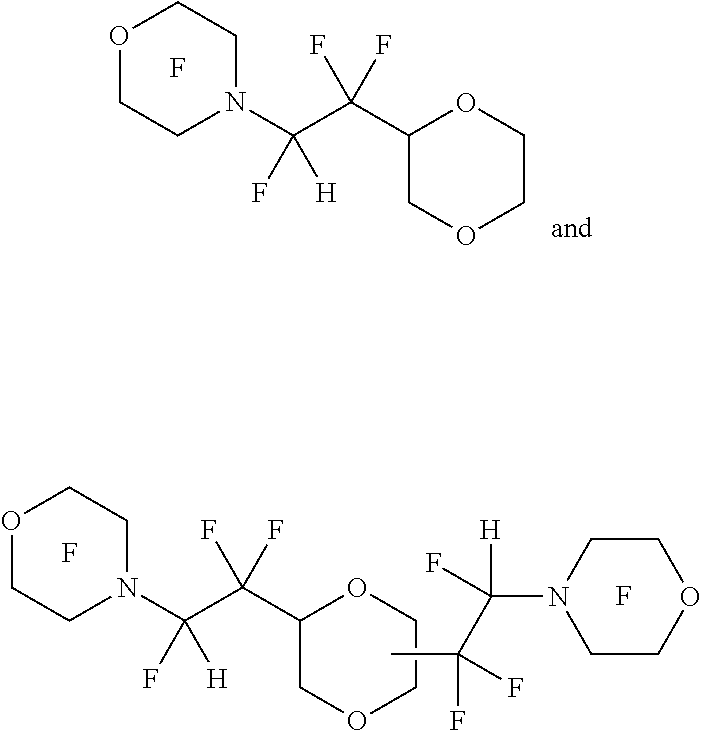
C1(C(C(N2CCOCC2)([H])F)(F)F)COCCO1.F.F.C1(C(C(N2CCOCC2)([H])F)(F)F)COCCO1.CC(C(N1CCOCC1)([H])F)(F)F.F
